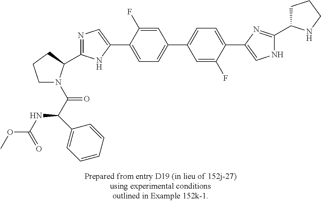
C1N(C(C(NC(OC)=O)C2=CC=CC=C2)=O)C(C2=NC=C(C3=CC=C(C4=CC=C(C5=CNC(C6CCCN6)=N5)C(F)=C4)C=C3F)N2)CC1
